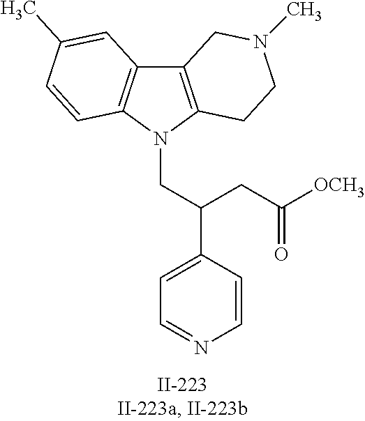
C12=C(N(CC(C3=CC=NC=C3)CC([OCH3])=O)C3=C1C=C(C)C=C3)CCN(C)C2
